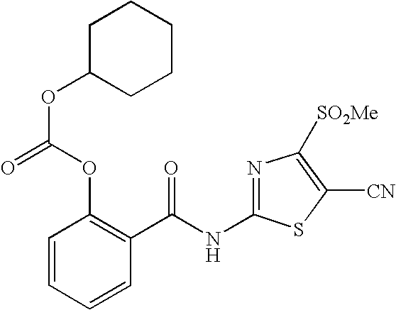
C1=CC=CC(C(NC2=NC([SO2Me])=C([CN])S2)=O)=C1OC(=O)OC1CCCCC1
